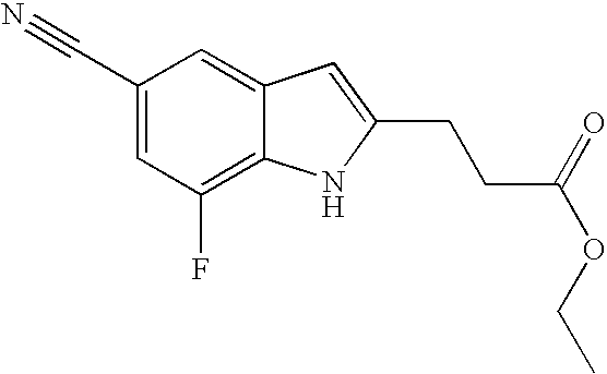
C1(C#N)=CC(F)=C2C(=C1)C=C(CCC(=O)OCC)N2
